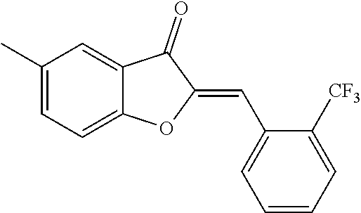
C1(C)=CC=C2C(=C1)C(=O)C(=CC1=CC=CC=C1[CF3])O2
